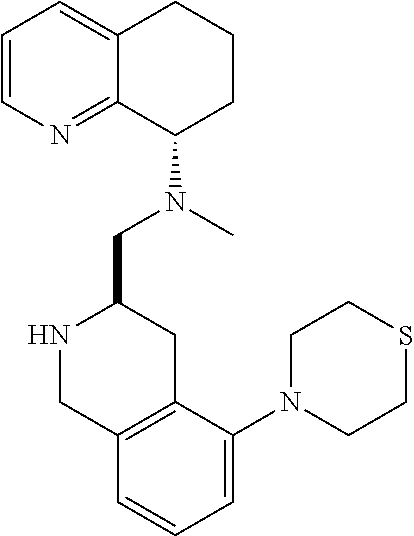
C1=CN=C2C(=C1)CCCC2N(C)CC1NCC2=C(C1)C(N1CCSCC1)=CC=C2
